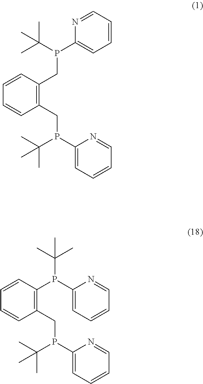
C1=CC(CP(C2=CC=CC=N2)C(C)(C)C)=C(CP(C2=CC=CC=N2)C(C)(C)C)C=C1.C1=CC(CP(C2=CC=CC=N2)C(C)(C)C)=C(P(C(C)(C)C)C2=CC=CC=N2)C=C1
